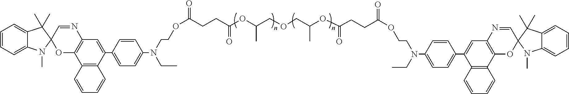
C(OC(=O)CCC(OC(COCC(OC(=O)CCC(OCCN(CC)C1=CC=C(C2=CC3=C(C4=C2C=CC=C4)OC2(C=N3)N(C)C3=CC=CC=C3C2(C)C)C=C1)=O)C)C)=O)CN(C1=CC=C(C2=CC3=C(C4=C2C=CC=C4)OC2(C=N3)C(C)(C)C3=CC=CC=C3N2C)C=C1)CC
